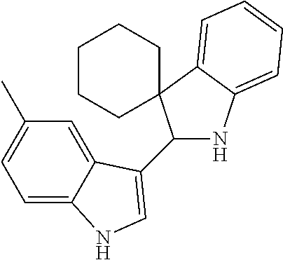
C1=C2C(=CC(C)=C1)C(C1NC3=CC=CC=C3C13CCCCC3)=CN2
